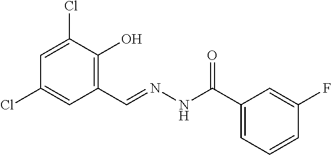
C1=C(Cl)C(O)=C(C=NNC(C2=CC=CC(F)=C2)=O)C=C1Cl
